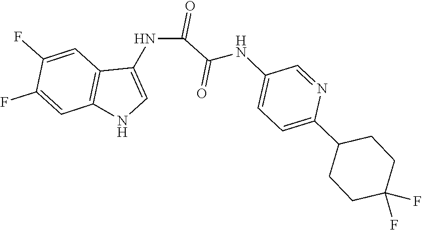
C1=NC(C2CCC(F)(F)CC2)=CC=C1NC(=O)C(NC1=CNC2=C1C=C(F)C(F)=C2)=O
